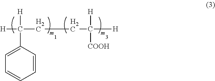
C(CCC([H])([H])[COOH])([H])(C1=CC=CC=C1)[H]
